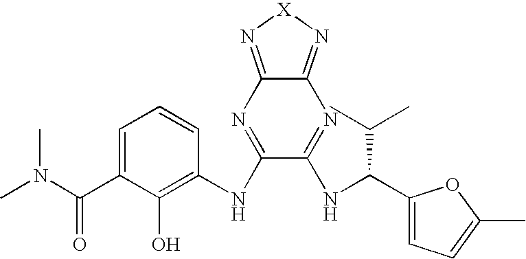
C1=C(C(N(C)C)=O)C(O)=C(NC2=NC3=N[X]N=C3N=C2NC(C2=CC=C(C)O2)C(C)C)C=C1
